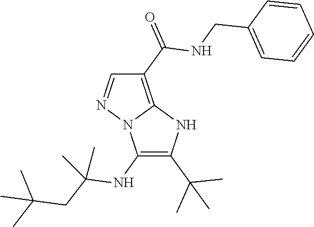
C1(NC(CC(C)(C)C)(C)C)=C(C(C)(C)C)NC2=C(C(=O)NCC3=CC=CC=C3)C=NN12
